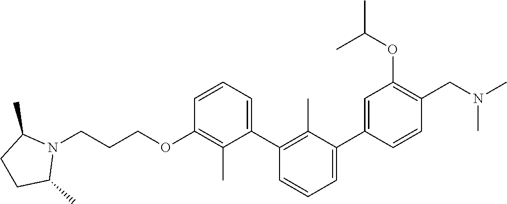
C1(OCCCN2C(C)CCC2C)=C(C)C(C2=C(C)C(C3=CC(OC(C)C)=C(CN(C)C)C=C3)=CC=C2)=CC=C1
